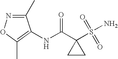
C1(C)=NOC(C)=C1NC(C1(S(=O)(=O)N)CC1)=O
